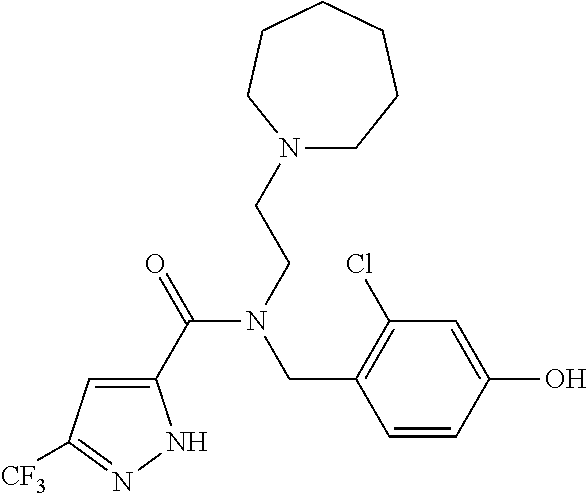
C1(C(=O)N(CCN2CCCCCC2)CC2=C(Cl)C=C(O)C=C2)=CC([CF3])=NN1
